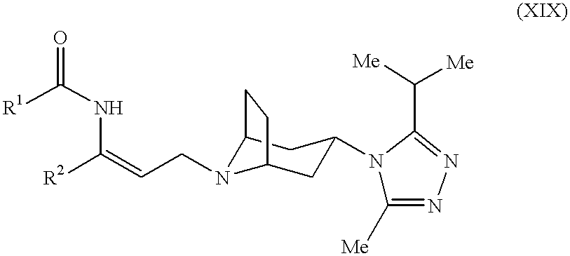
C12CC(N3C([Me])=NN=C3C([Me])[Me])CC(N1CC=C([R2])NC(=O)[R1])CC2
